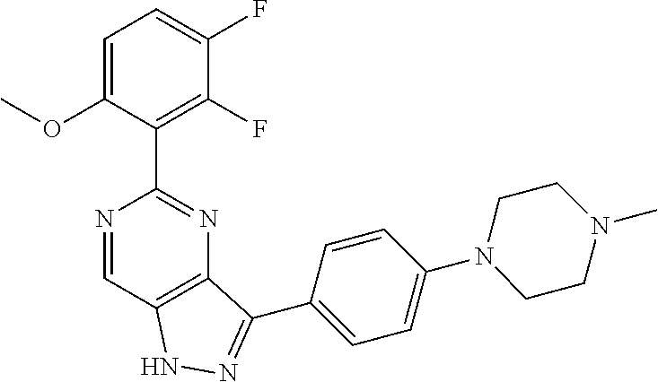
C1=C(OC)C(C2=NC3=C(C=N2)NN=C3C2=CC=C(N3CCN(C)CC3)C=C2)=C(F)C(F)=C1
